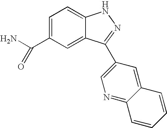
C1(C(N)=O)=CC=C2C(=C1)C(C1=CN=C3C(=C1)C=CC=C3)=NN2
